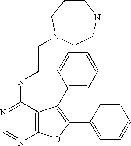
N1=C(NCCN2CCNCCC2)C2=C(N=C1)OC(C1=CC=CC=C1)=C2C1=CC=CC=C1
